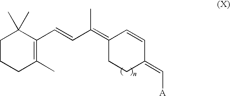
C1CCC(C)=C(C=CC(=C2CCC(=C[A])C=C2)C)C1(C)C
